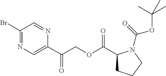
C1(Br)=NC=C(C(COC(=O)C2CCCN2C(OC(C)(C)C)=O)=O)N=C1
